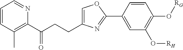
C1=CC(C)=C(C(CCC2=COC(C3=CC(O[RH])=C(O[RG])C=C3)=N2)=O)N=C1
